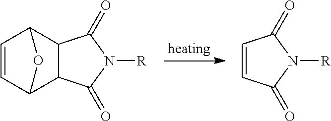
[heating].C1(=O)N([R])C(=O)C2C1C1C=CC2O1.C1(=O)N([R])C(=O)C=C1
